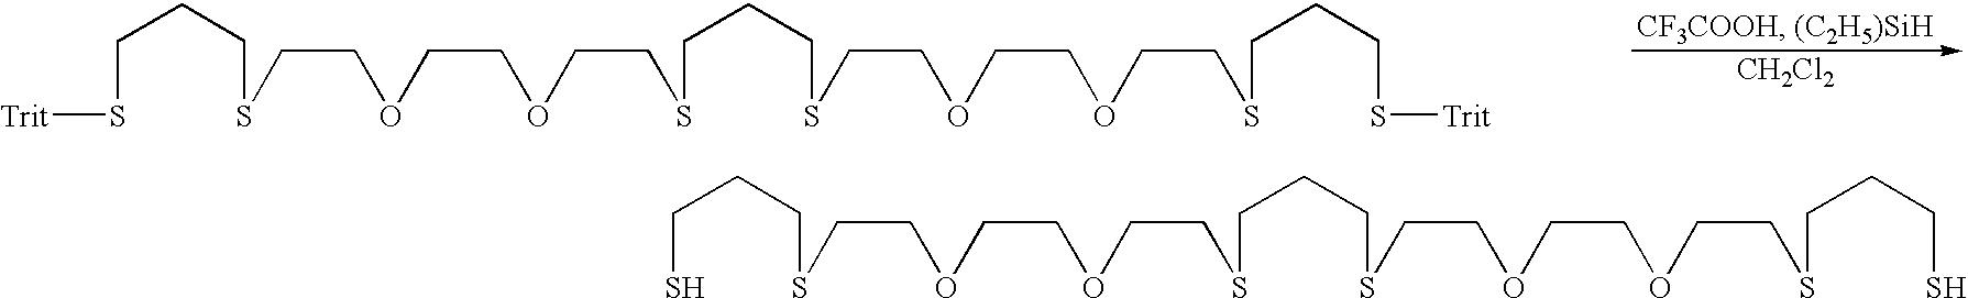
S(CCOCCOCCSCCCSCCOCCOCCSCCCS)CCCS.S(CCOCCOCCSCCCSCCOCCOCCSCCCS[Trit])CCCS[Trit].[CH2Cl2]
